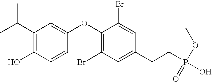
CC(C1=C(O)C=CC(OC2=C(Br)C=C(CCP(O)(=O)OC)C=C2Br)=C1)C
